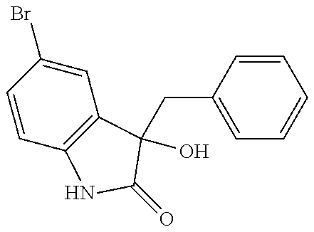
C1=CC(Br)=CC2=C1NC(=O)C2(O)CC1=CC=CC=C1
